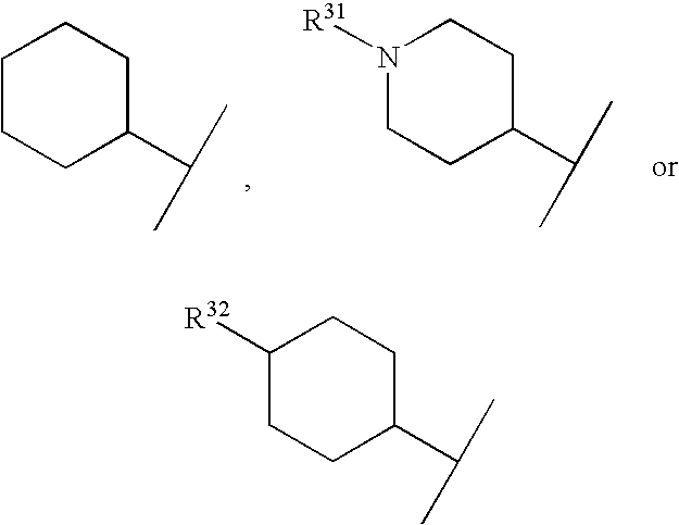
C1CCC(C(C)C)CC1.N1([R31])CCC(C(C)C)CC1.C1([R32])CCC(C(C)C)CC1
